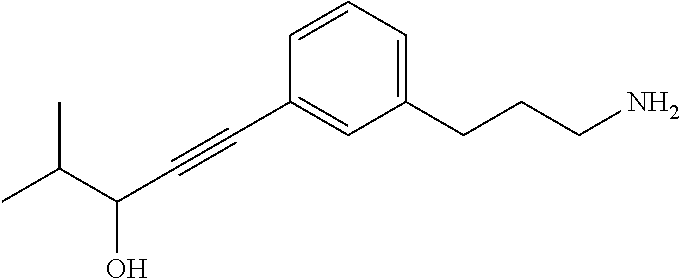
C1=CC=C(CCCN)C=C1C#CC(C(C)C)O
